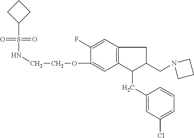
S(=O)(=O)(NCCOC1=CC2=C(C=C1F)CC(CN1CCC1)C2CC1=CC(Cl)=CC=C1)C1CCC1
